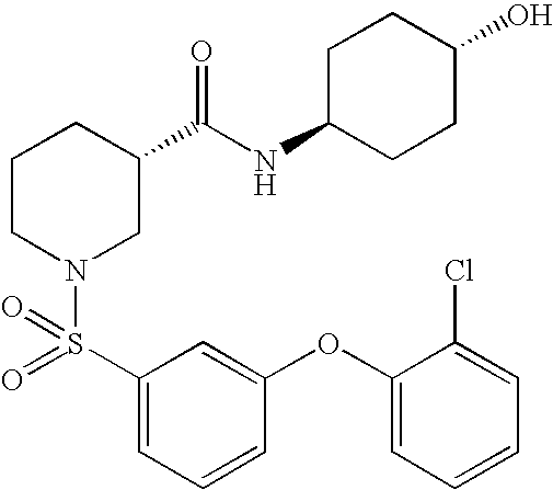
C1(OC2=CC=CC=C2Cl)=CC(S(=O)(N2CC(C(NC3CCC(O)CC3)=O)CCC2)=O)=CC=C1
